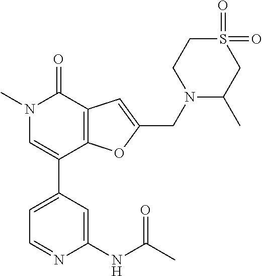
C1=C(C2=CN(C)C(=O)C3=C2OC(CN2C(C)CS(=O)(=O)CC2)=C3)C=C(NC(C)=O)N=C1
